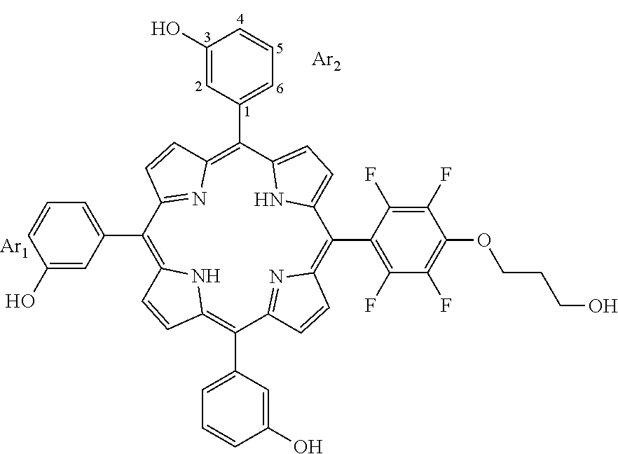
C1(C2=CC=CC(O)=C2)=C2NC(=C(C3=CC=CC(O)=C3)C3=NC(=C(C4=C(F)C(F)=C(OCCCO)C(F)=C4F)C4=CC=C(C(C5=CC=CC(O)=C5)=C5N=C1C=C5)N4)C=C3)C=C2.[Ar1].[Ar2]
